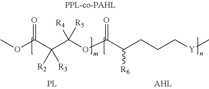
COC(C(C(OC(C(CCC[Y]C)[R6])=O)([R4])[R5])([R2])[R3])=O
